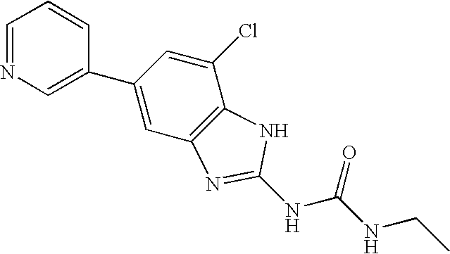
C1=NC=C(C2=CC3=C(C(Cl)=C2)NC(NC(NCC)=O)=N3)C=C1
